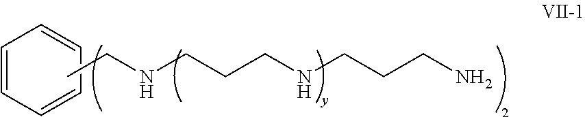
C1=CC=CC=C1.CCNCCCNCCCN
